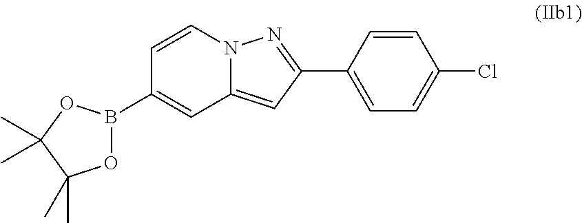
B1(C2=CC3=CC(C4=CC=C(Cl)C=C4)=NN3C=C2)OC(C)(C)C(C)(C)O1
